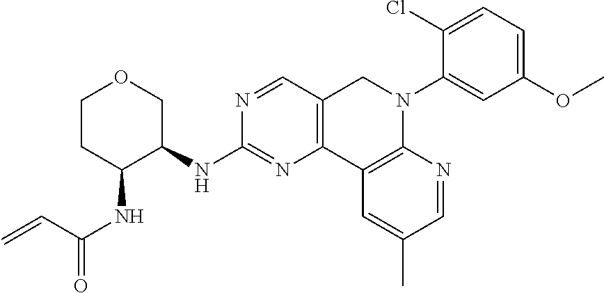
C1CC(NC(=O)C=C)C(NC2=NC3=C(C=N2)CN(C2=CC(OC)=CC=C2Cl)C2=C3C=C(C)C=N2)CO1
